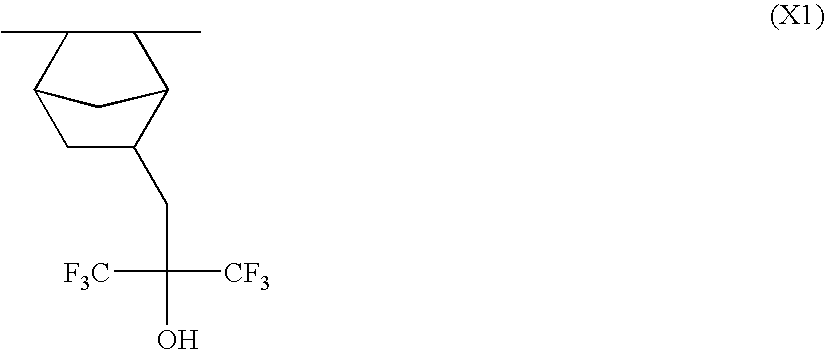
C1C(CC([F3C])([CF3])O)C2C(C)C(C)C1C2
